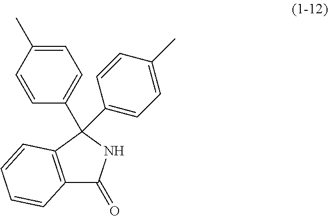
C12=C(C=CC=C1)C(C1=CC=C(C)C=C1)(C1=CC=C(C)C=C1)NC2=O
